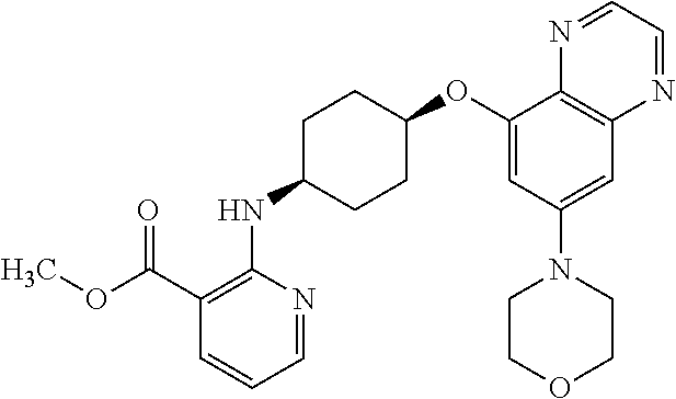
C1=NC(NC2CCC(OC3=CC(N4CCOCC4)=CC4=C3N=CC=N4)CC2)=C(C(OC)=O)C=C1
